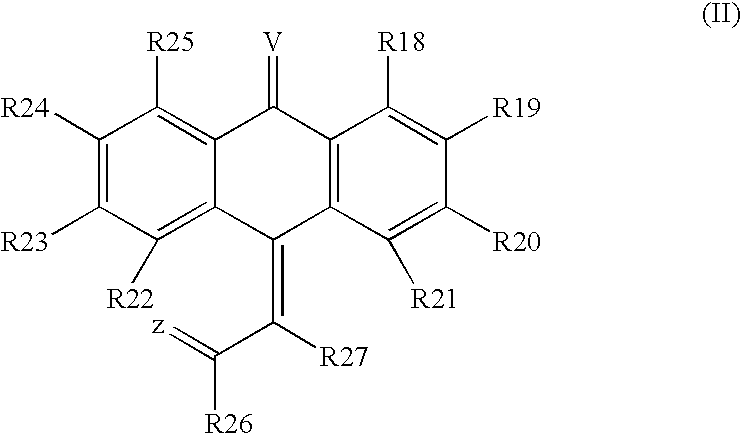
C12=C([R25])C([R24])=C([R23])C([R22])=C1C(=C([R27])C([R26])=[z])C1=C(C2=[V])C([R18])=C([R19])C([R20])=C1[R21]
